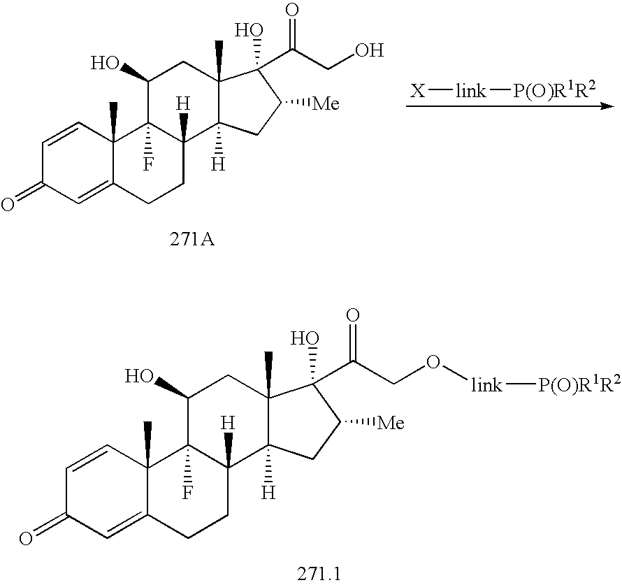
[X][link][P(O)R1R2].C1=CC2(C)C(=CC1=O)CCC1([H])C2(F)C(O)CC2(C)C1([H])CC([Me])C2(O)C(=O)CO.C1=CC2(C)C(=CC1=O)CCC1([H])C2(F)C(O)CC2(C)C1([H])CC([Me])C2(O)C(=O)CO[link][P(O)R1R2]
